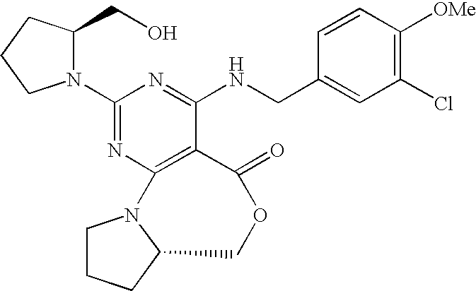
C1(CO)N(C2=NC3=C(C(NCC4=CC(Cl)=C([OMe])C=C4)=N2)C(=O)OCC2CCCN32)CCC1
